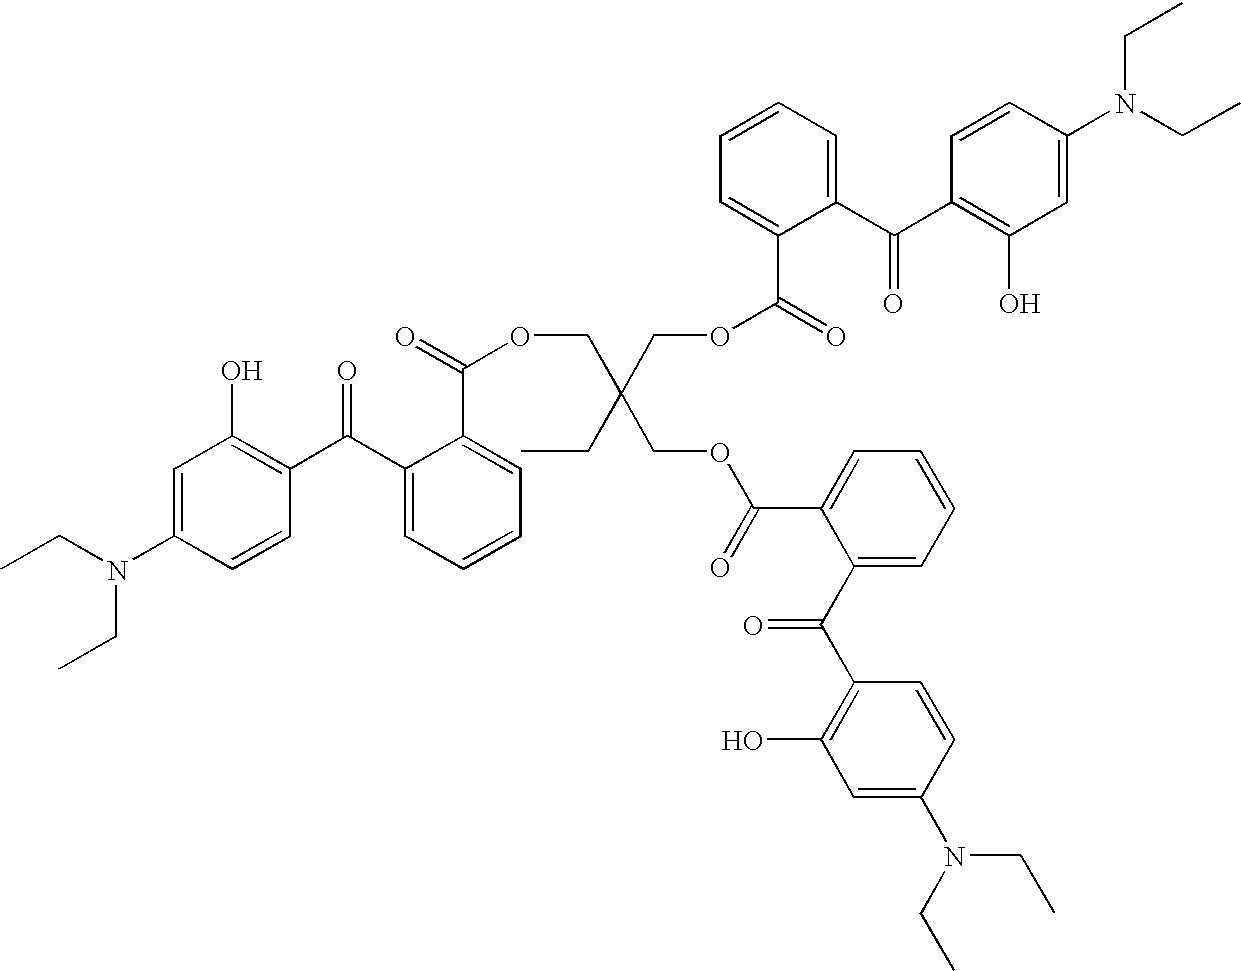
C1=C(N(CC)CC)C=CC(C(C2=CC=CC=C2C(=O)OCC(COC(C2=CC=CC=C2C(C2=C(O)C=C(N(CC)CC)C=C2)=O)=O)(CC)COC(=O)C2=CC=CC=C2C(C2=C(O)C=C(N(CC)CC)C=C2)=O)=O)=C1O
